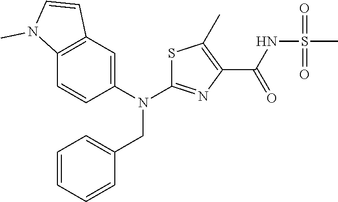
S1C(N(C2=CC3=C(C=C2)N(C)C=C3)CC2=CC=CC=C2)=NC(C(NS(C)(=O)=O)=O)=C1C
